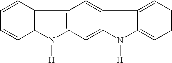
C12=C(C=CC=C1)C1=C(C=C3C(=C1)C1=CC=CC=C1N3[H])N2[H]
